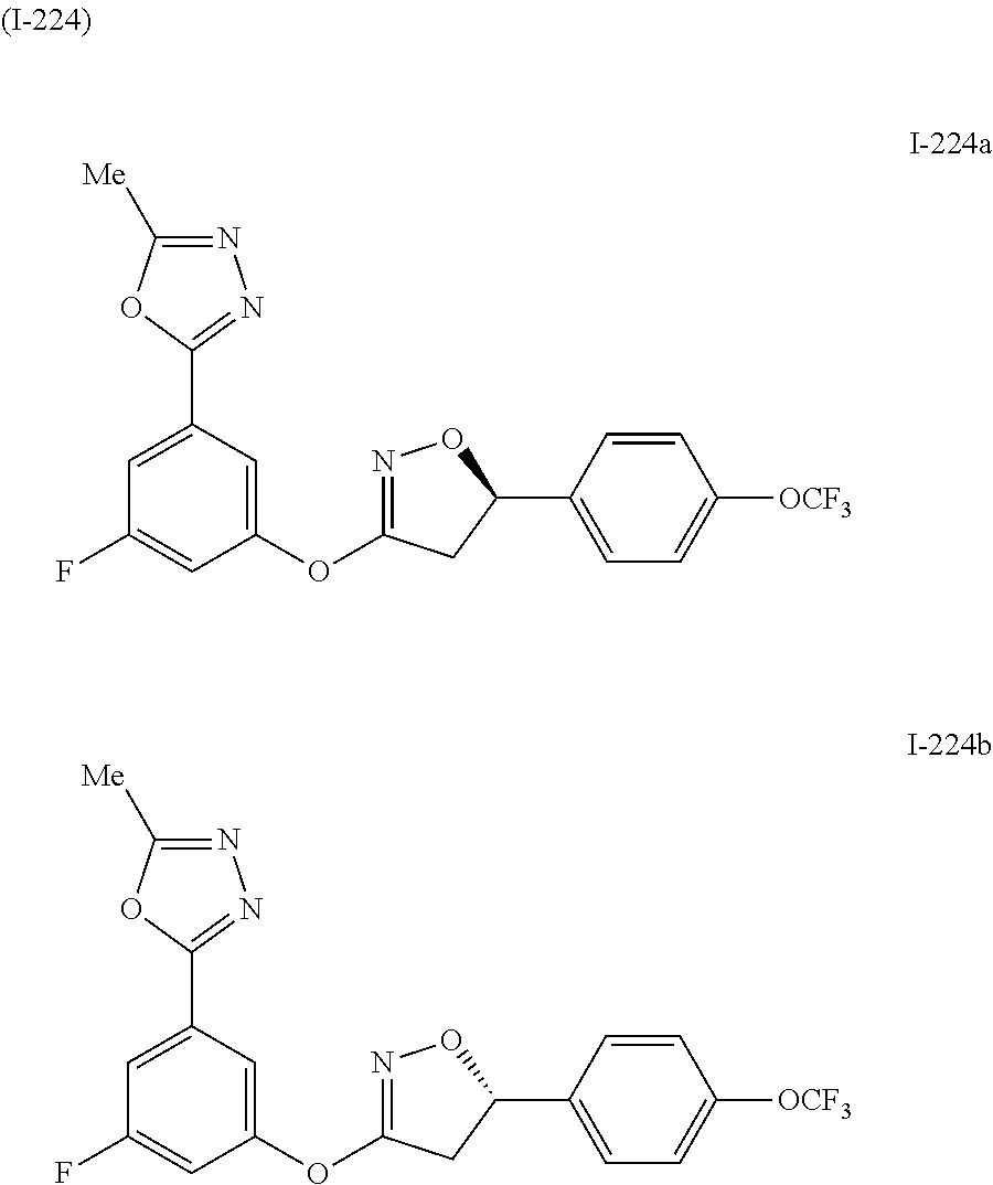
C1(F)=CC(OC2=NOC(C3=CC=C([OCF3])C=C3)C2)=CC(C2=NN=C([Me])O2)=C1.C1(F)=CC(OC2=NOC(C3=CC=C([OCF3])C=C3)C2)=CC(C2=NN=C([Me])O2)=C1
